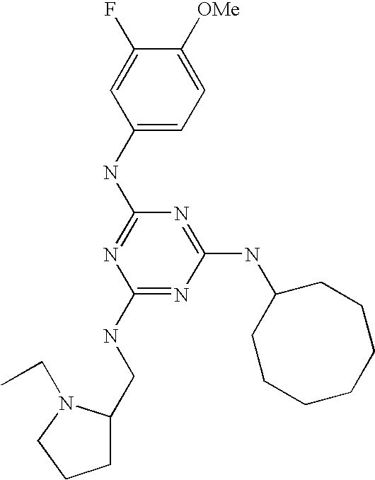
C1(NC2=NC(NCC3CCCN3CC)=NC(NC3CCCCCCC3)=N2)=CC=C([OMe])C(F)=C1
